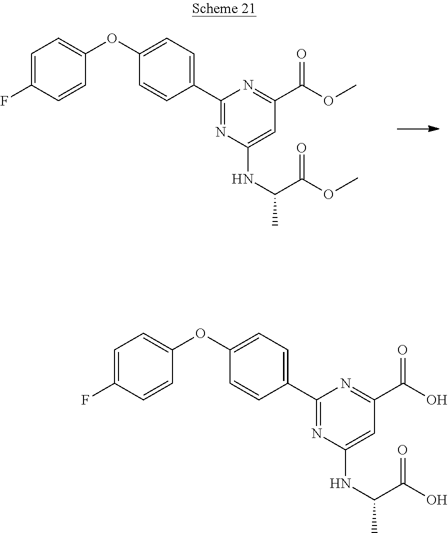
C1(C2=NC(NC(C)C(OC)=O)=CC(C(OC)=O)=N2)=CC=C(OC2=CC=C(F)C=C2)C=C1.C1(C2=NC(NC(C)C(O)=O)=CC(C(O)=O)=N2)=CC=C(OC2=CC=C(F)C=C2)C=C1
